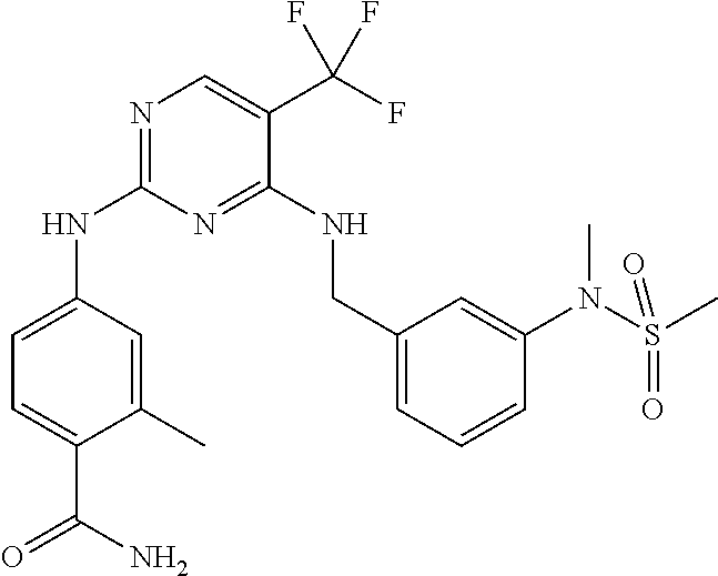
N(C1=NC=C(C(F)(F)F)C(NCC2=CC=CC(N(S(C)(=O)=O)C)=C2)=N1)C1=CC=C(C(N)=O)C(C)=C1
